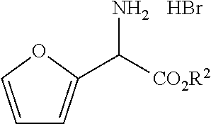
NC([CO2R2])C1=CC=CO1.Br
